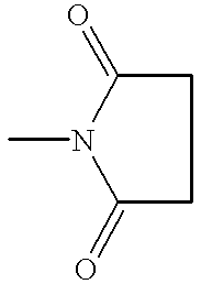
C1(=O)CCC(=O)N1C
